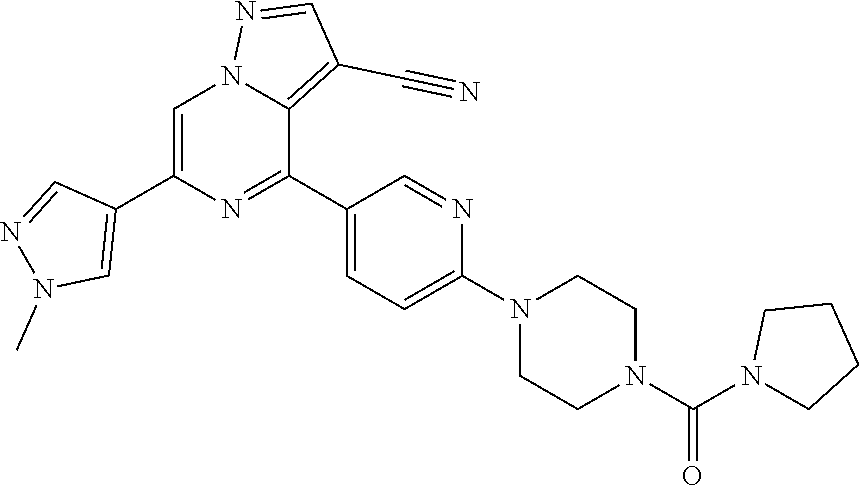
C1=C(C2=CN(C)N=C2)N=C(C2=CC=C(N3CCN(C(N4CCCC4)=O)CC3)N=C2)C2=C(C#N)C=NN12
